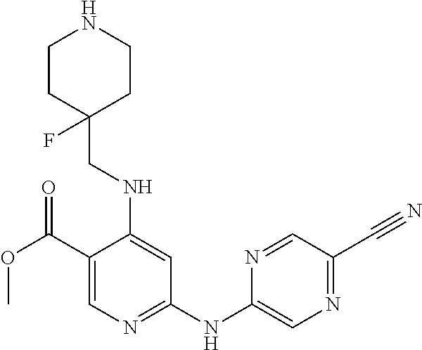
C1(C(OC)=O)=CN=C(NC2=CN=C(C#N)C=N2)C=C1NCC1(F)CCNCC1
